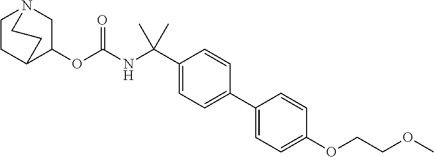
C1CC2C(OC(NC(C3=CC=C(C4=CC=C(OCCOC)C=C4)C=C3)(C)C)=O)CN1CC2
